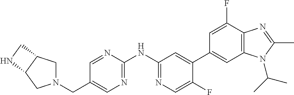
N1(CC2=CN=C(NC3=NC=C(F)C(C4=CC5=C(C(F)=C4)N=C(C)N5C(C)C)=C3)N=C2)CC2C(C1)NC2
